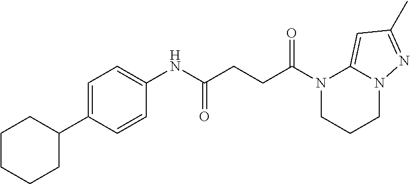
C1(NC(CCC(N2CCCN3C2=CC(C)=N3)=O)=O)=CC=C(C2CCCCC2)C=C1
